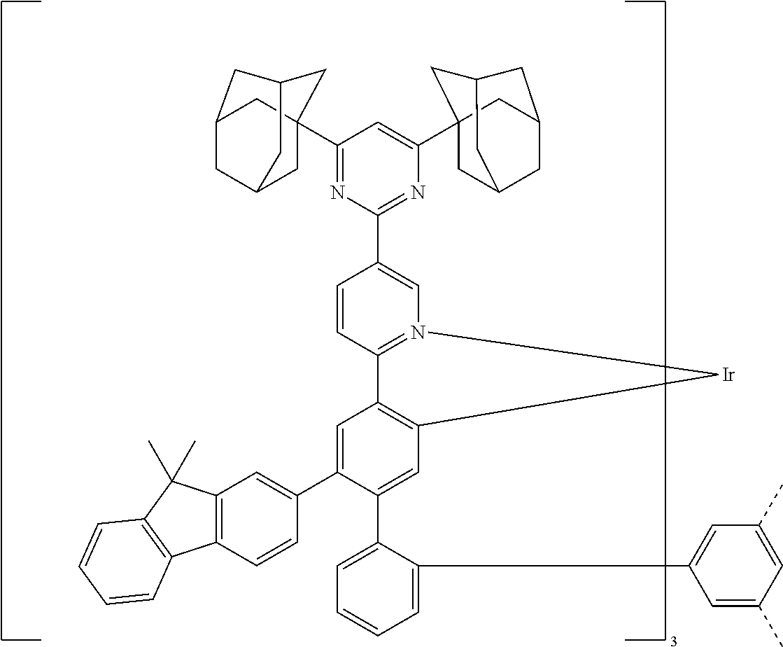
C1(C2=CC3=C(C=C2C2=CC=CC=C2C2=CC(C)=CC(C)=C2)[Ir]N2=C3C=CC(C3=NC(C45CC6CC(C4)CC(C5)C6)=CC(C45CC6CC(C4)CC(C6)C5)=N3)=C2)=CC2=C(C=C1)C1=C(C2(C)C)C=CC=C1
